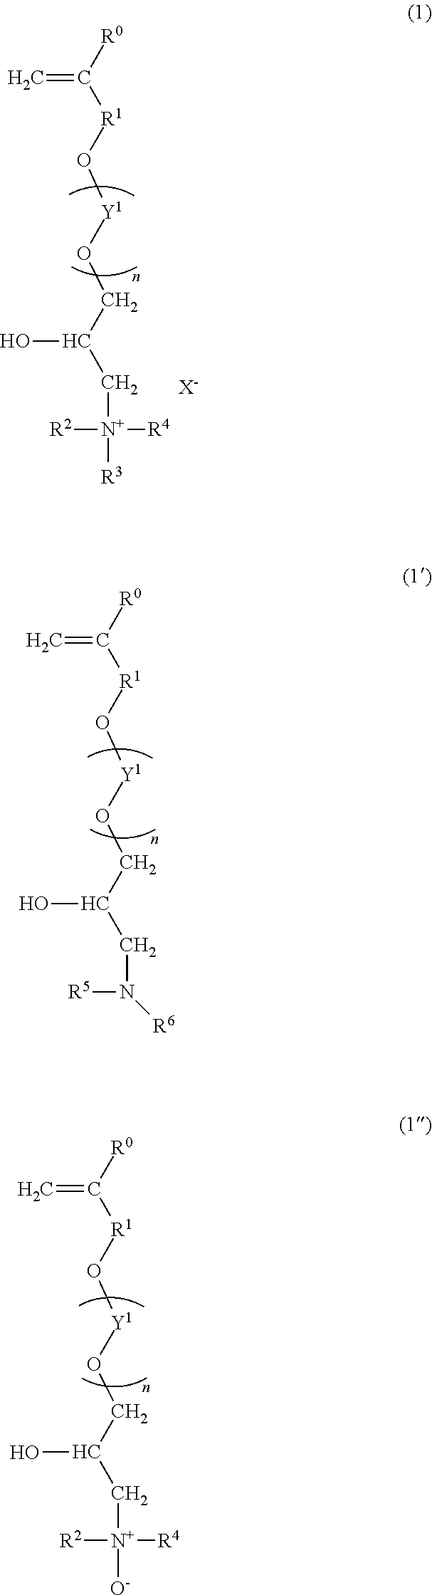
[R0]C([R1]O[Y1]OCC(CN([R5])[R6])O)=C.[R0]C([R1]O[Y1]OCC(C[N+]([R2])([R4])[O-])O)=C.[R0]C([R1]O[Y1]OCC(C[N+]([R2])([R4])[R3])O)=C.[X-]
